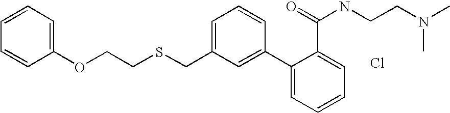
C1(OCCSCC2=CC=CC(C3=CC=CC=C3C(NCCN(C)C)=O)=C2)=CC=CC=C1.Cl
